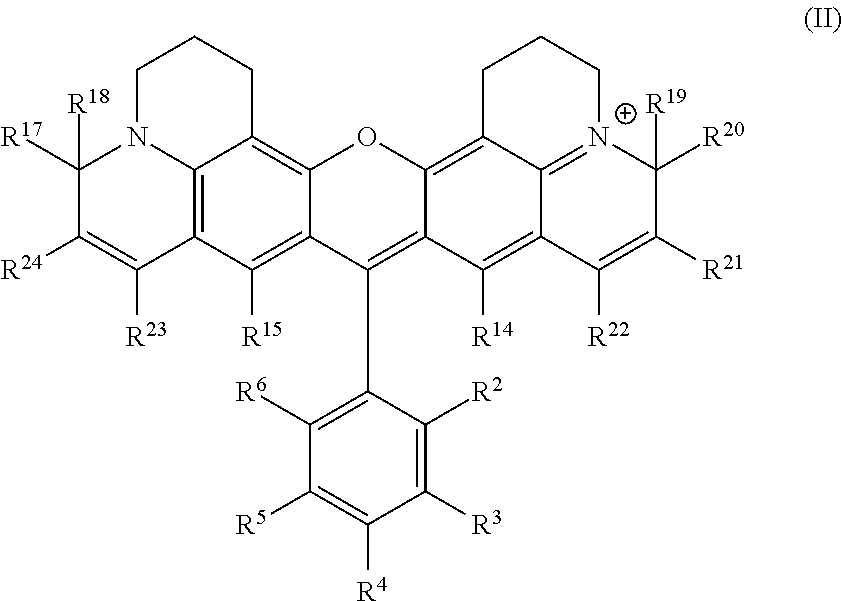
C12=C3C([R15])=C4C(=C1CCCN2C([R17])([R18])C([R24])=C3[R23])OC1=C2C3=[N+](C([R20])([R19])C([R21])=C([R22])C3=C([R14])C1=C4C1=C([R6])C([R5])=C([R4])C([R3])=C1[R2])CCC2
